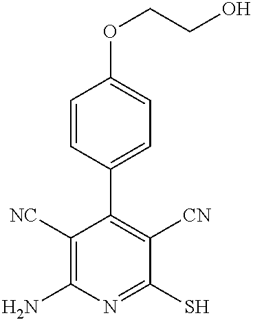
O(CCO)C1=CC=C(C2=C([CN])C(S)=NC(N)=C2[NC])C=C1
